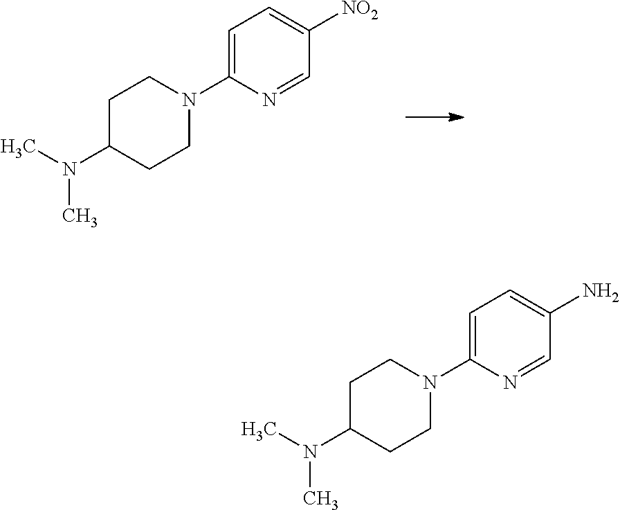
C1C(N(C)C)CCN(C2=CC=C([NO2])C=N2)C1.C1C(N(C)C)CCN(C2=CC=C(N)C=N2)C1
